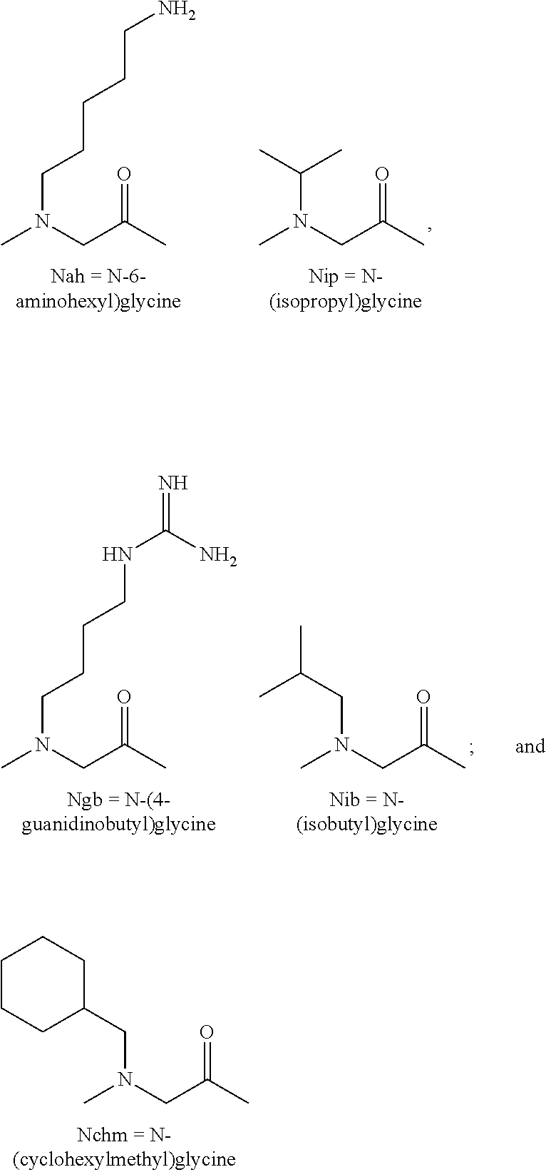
CN(CC(C)=O)C(C)C.CN(CC(C)=O)CCCCCN.CN(CC(C)=O)CCCCNC(=N)N.CN(CC(C)=O)CC(C)C.CN(CC(C)=O)CC1CCCCC1
